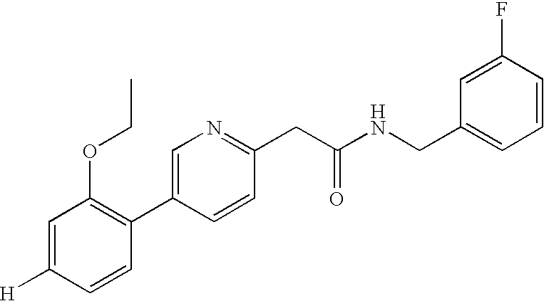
C1([H])=CC(OCC)=C(C2=CN=C(CC(NCC3=CC=CC(F)=C3)=O)C=C2)C=C1
